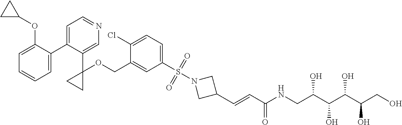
C1=C(C2=CC=NC=C2C2(OCC3=CC(S(=O)(=O)N4CC(C=CC(NCC(C(C(C(CO)O)O)O)O)=O)C4)=CC=C3Cl)CC2)C(OC2CC2)=CC=C1
